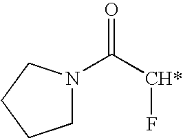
C([CH*]F)(=O)N1CCCC1
